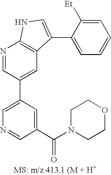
C1=C(C2=CC3=C(N=C2)NC=C3C2=CC=CC=C2[Et])C=C(C(N2CCOCC2)=O)C=N1
